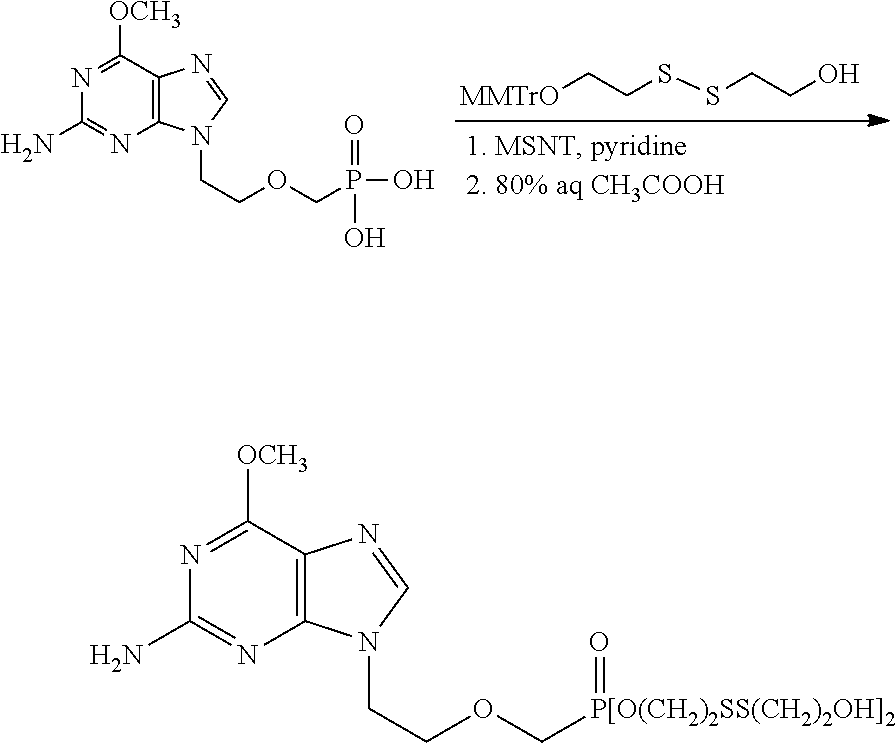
N1=C([OCH3])C2=C(N=C1N)N(CCOCP(=O)(O)O)C=N2.[MMTrO]CCSSCCO.N1=C([OCH3])C2=C(N=C1N)N(CCOC[P[O(CH2)2SS(CH2)2OH]2]=O)C=N2
